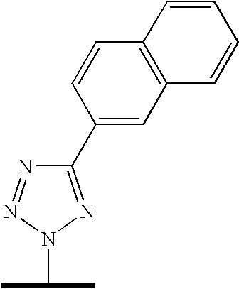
C1=CC(C2=NN(C(C)C)N=N2)=CC2=C1C=CC=C2
